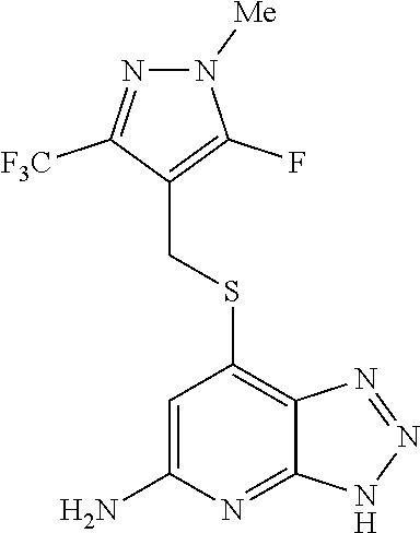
N1=C([F3C])C(CSC2=C3C(=NC(N)=C2)NN=N3)=C(F)N1[Me]
